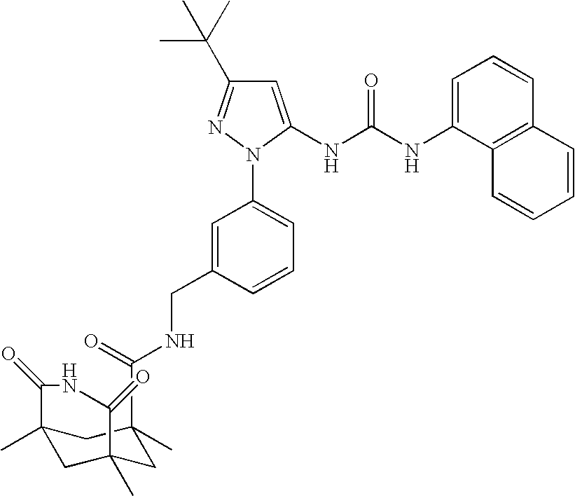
C1=C(NC(NC2=CC=CC3=C2C=CC=C3)=O)N(C2=CC=CC(CNC(=O)C3(C)CC4(C)CC(C)(C3)C(=O)NC4=O)=C2)N=C1C(C)(C)C
